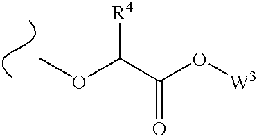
COC(C(O[W3])=O)[R4]
